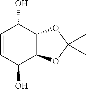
C1=CC(O)C2C(C1O)OC(C)(C)O2
